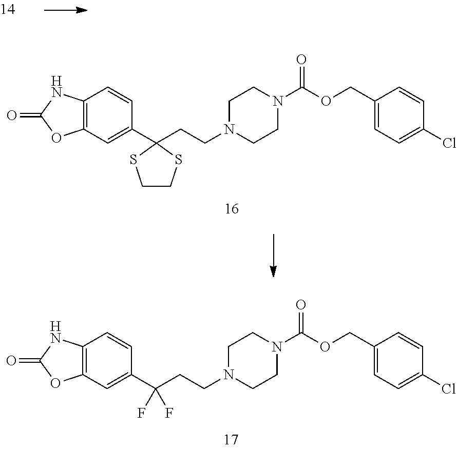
C12=C(C=C(C3(CCN4CCN(C(OCC5=CC=C(Cl)C=C5)=O)CC4)SCCS3)C=C1)OC(=O)N2.C12=C(C=C(C(CCN3CCN(C(OCC4=CC=C(Cl)C=C4)=O)CC3)(F)F)C=C1)OC(=O)N2
